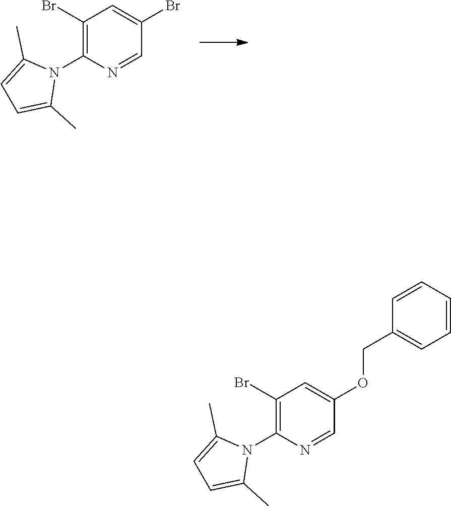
C1(Br)=C(N2C(C)=CC=C2C)N=CC(Br)=C1.C1(Br)=C(N2C(C)=CC=C2C)N=CC(OCC2=CC=CC=C2)=C1
